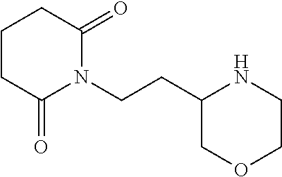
C1CC(=O)N(CCC2COCCN2)C(=O)C1
